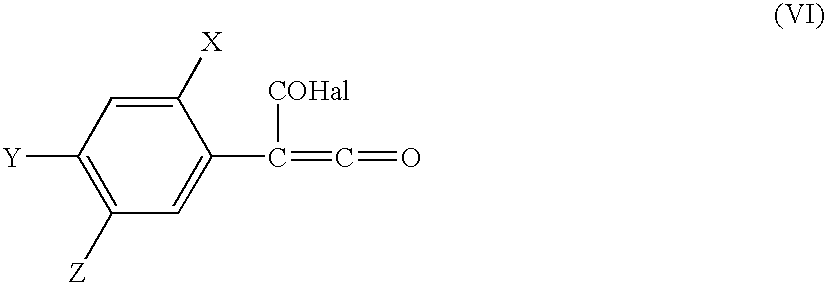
C(=C=O)(C1=CC([Z])=C([Y])C=C1[X])[COHal]
